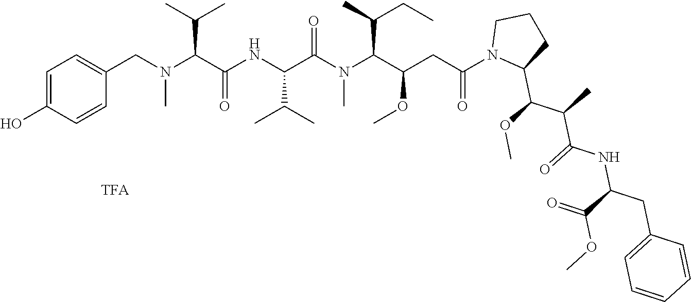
C1(CN(C(C(C)C)C(NC(C(=O)N(C(C(C)CC)C(CC(N2C(C(OC)C(C)C(=O)NC(CC3=CC=CC=C3)C(=O)OC)CCC2)=O)OC)C)C(C)C)=O)C)=CC=C(O)C=C1
